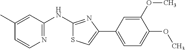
C1(C)=CC(NC2=NC(C3=CC=C(OC)C(OC)=C3)=CS2)=NC=C1
